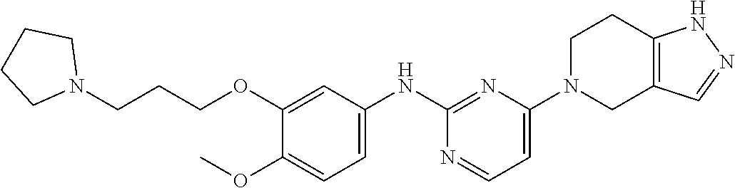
C1(N2CC3=C(CC2)NN=C3)=CC=NC(NC2=CC=C(OC)C(OCCCN3CCCC3)=C2)=N1
